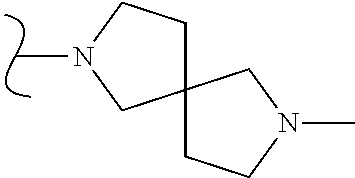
N1(C)CC2(CC1)CCN(C)C2
